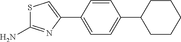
S1C(N)=NC(C2=CC=C(C3CCCCC3)C=C2)=C1
